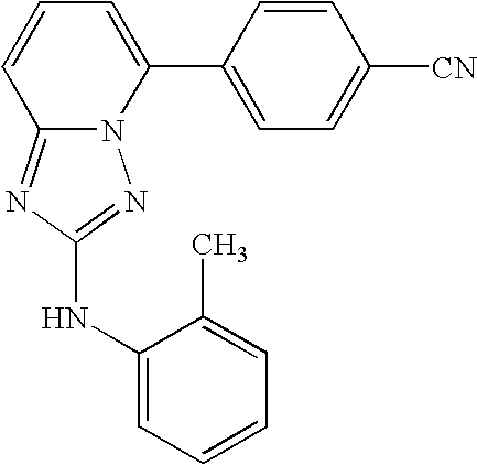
N12C(=NC(NC3=CC=CC=C3C)=N1)C=CC=C2C1=CC=C([CN])C=C1
